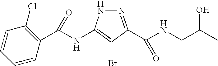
N1=C(C(NCC(C)O)=O)C(Br)=C(NC(C2=C(Cl)C=CC=C2)=O)N1
